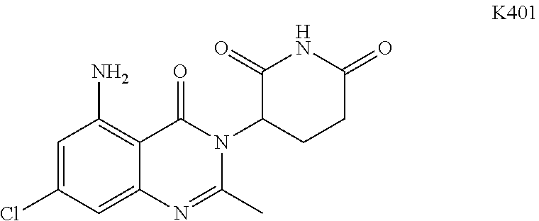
C1=C(Cl)C=C2C(=C1N)C(=O)N(C1CCC(=O)NC1=O)C(C)=N2
